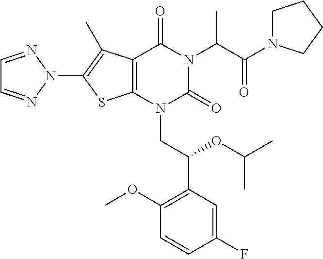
C12=C(N(CC(C3=C(OC)C=CC(F)=C3)OC(C)C)C(=O)N(C(C(N3CCCC3)=O)C)C1=O)SC(N1N=CC=N1)=C2C
